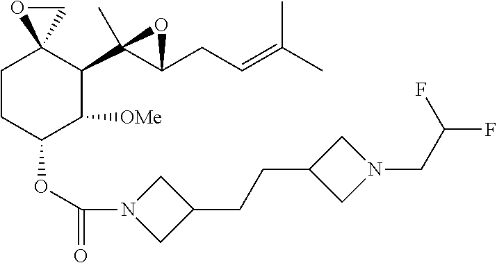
C1CC(OC(=O)N2CC(CCC3CN(CC(F)F)C3)C2)C([OMe])C(C2(C)C(CC=C(C)C)O2)C12CO2
